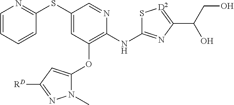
S(C1=CC(OC2=CC([RD])=NN2C)=C(NC2=NC(C(CO)O)=[D2]S2)N=C1)C1=NC=CC=C1
